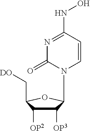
N1=C(NO)C=CN(C2C([OP3])C([OP2])C(C[DO])O2)C1=O
